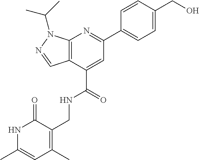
N1C(C)=CC(C)=C(CNC(C2=CC(C3=CC=C(CO)C=C3)=NC3=C2C=NN3C(C)C)=O)C1=O
